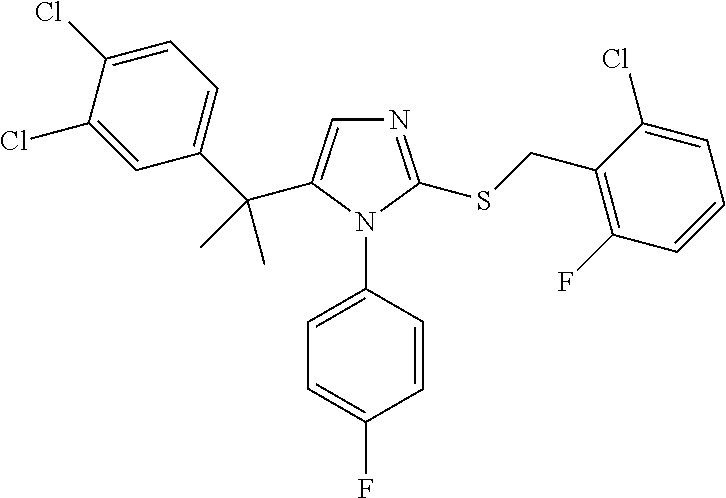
C1(Cl)=CC=C(C(C)(C)C2=CN=C(SCC3=C(F)C=CC=C3Cl)N2C2=CC=C(F)C=C2)C=C1Cl
